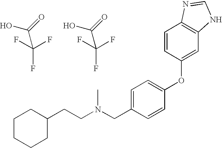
N(CC1=CC=C(OC2=CC3=C(C=C2)N=CN3)C=C1)(CCC1CCCCC1)C.C(F)(F)(F)C(=O)O.C(F)(F)(F)C(=O)O
